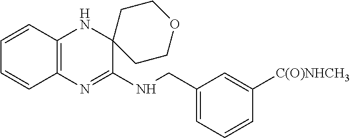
C1=CC2=C(C=C1)N=C(NCC1=CC=CC([C(O)NHCH3])=C1)C1(N2)CCOCC1
